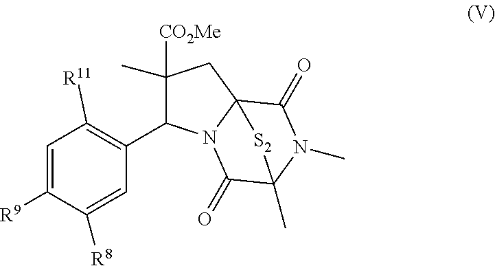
C1=C([R9])C([R8])=CC(C2C([CO2Me])(C)CC34N2C(=O)C(C)(N(C)C3=O)[S2]4)=C1[R11]
